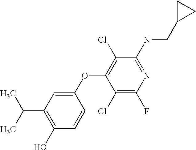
N(C1=NC(F)=C(Cl)C(OC2=CC(C(C)C)=C(O)C=C2)=C1Cl)CC1CC1
